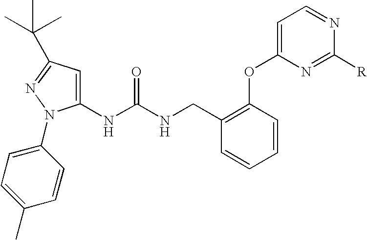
C1(NC(NCC2=C(OC3=CC=NC([R])=N3)C=CC=C2)=O)=CC(C(C)(C)C)=NN1C1=CC=C(C)C=C1
